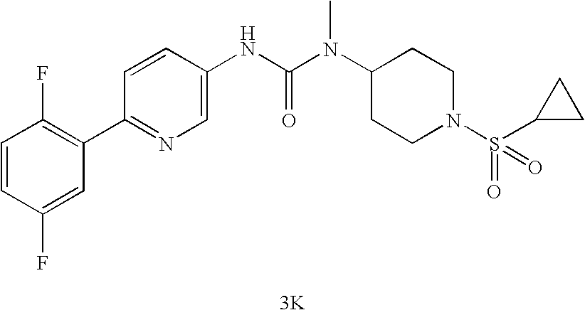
[3K].C1(C2=C(F)C=CC(F)=C2)=NC=C(NC(N(C2CCN(S(=O)(=O)C3CC3)CC2)C)=O)C=C1
